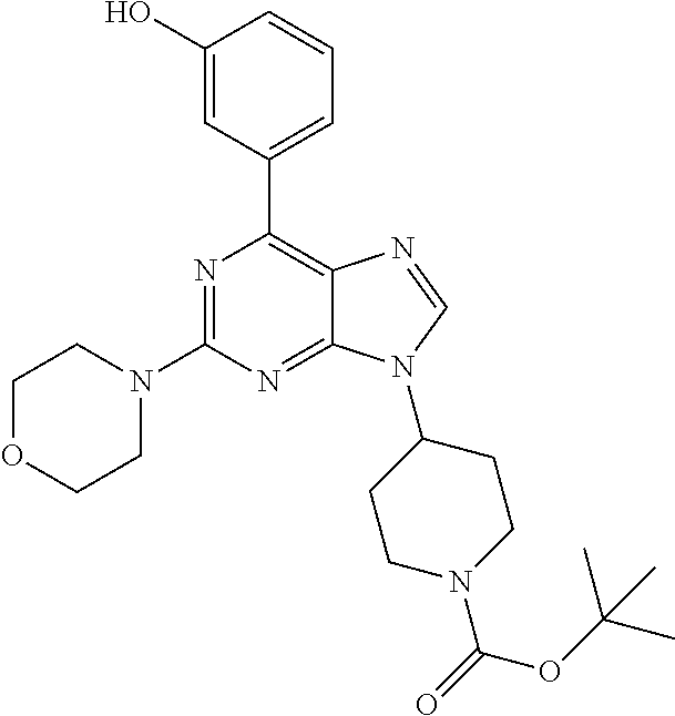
N1=C(N2CCOCC2)N=C2C(=C1C1=CC=CC(O)=C1)N=CN2C1CCN(C(=O)OC(C)(C)C)CC1
